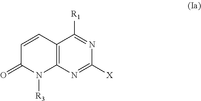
C12=C(N=C([X])N=C1[R1])N([R3])C(=O)C=C2
